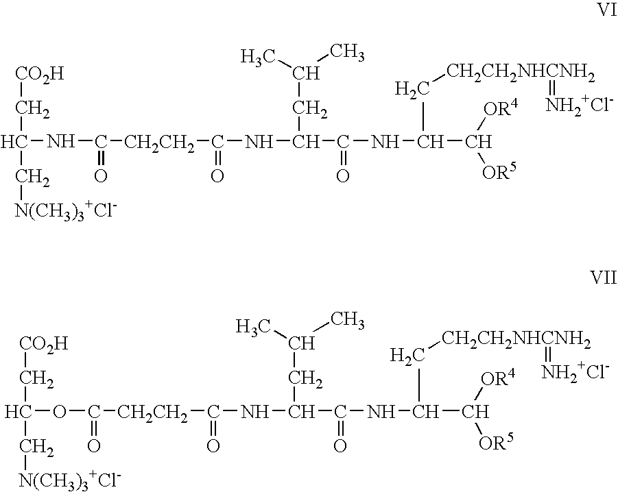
C([CO2H])C(C[N(CH3)3+Cl-])NC(=O)[CH2CH2]C(NC(C(NC(C[CH2CH2NHCNH2]=[NH2+Cl-])C([OR4])[OR5])=O)CC(C)C)=O.C([CO2H])C(C[N(CH3)3+Cl-])OC(=O)[CH2CH2]C(NC(C(NC(C[CH2CH2NHCNH2]=[NH2+Cl-])C([OR4])[OR5])=O)CC(C)C)=O
